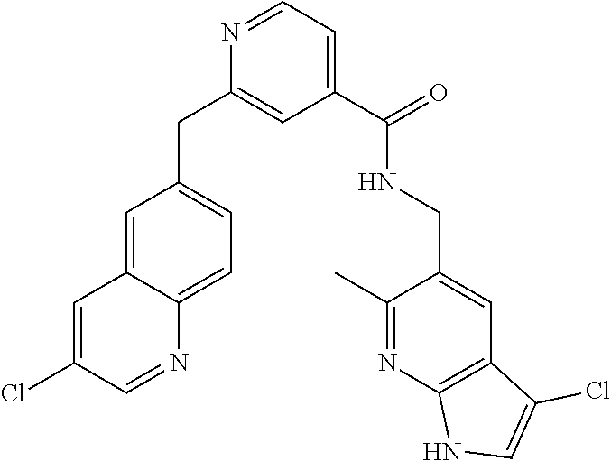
C1=C2C(=CC=C1CC1=CC(C(NCC3=CC4=C(N=C3C)NC=C4Cl)=O)=CC=N1)N=CC(Cl)=C2
